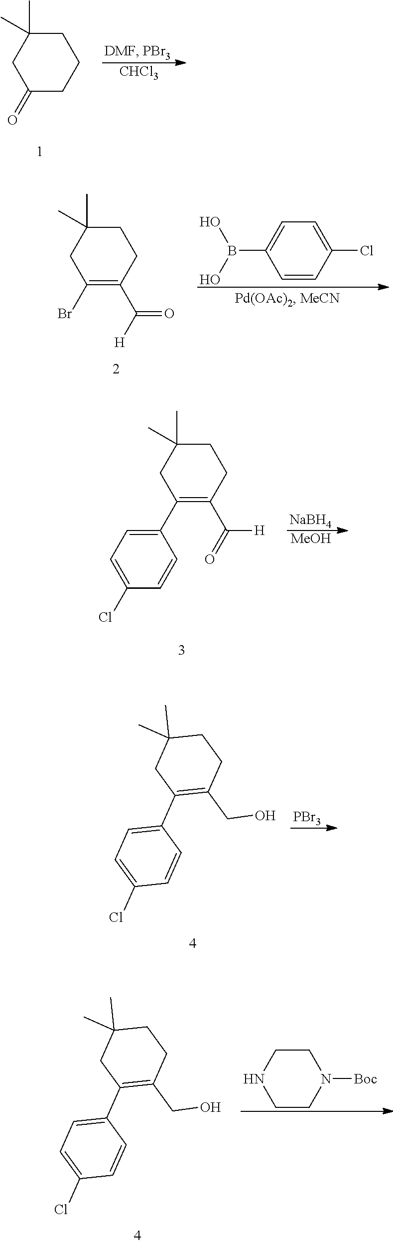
C1C(C)(C)CC(=O)CC1.[CHCl3].C1C(C)(C)CC(C2=CC=C(Cl)C=C2)=C(C(=O)[H])C1.[NaBH4].[MeOH].C1C(C)(C)CC(C2=CC=C(Cl)C=C2)=C(CO)C1.[PBr3].C1C(C)(C)CC(C2=CC=C(Cl)C=C2)=C(CO)C1.C1CNCCN1[Boc].C1C(C)(C)CC(Br)=C(C([H])=O)C1.C1=C(B(O)O)C=CC(Cl)=C1
